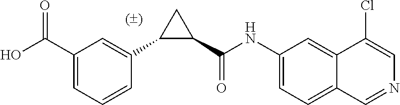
C1(C(NC2=CC=C3C(=C2)C(Cl)=CN=C3)=O)CC1C1=CC(C(O)=O)=CC=C1
